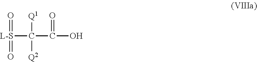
O=[L-S](=O)C(C(O)=O)([Q1])[Q2]
